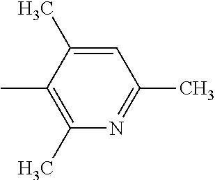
C1(C)=C(C)C(C)=CC(C)=N1
